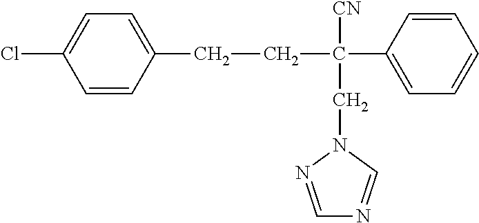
C1=NN(CC([CN])(C2=CC=CC=C2)CCC2=CC=C(Cl)C=C2)C=N1
